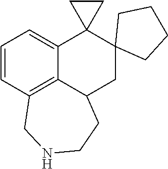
C1=CC2=C3C(=C1)C1(C4(CC3CCNC2)CCCC4)CC1
